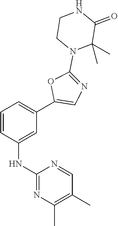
C1(C2=CN=C(N3C(C)(C)C(=O)NCC3)O2)=CC=CC(NC2=NC(C)=C(C)C=N2)=C1
